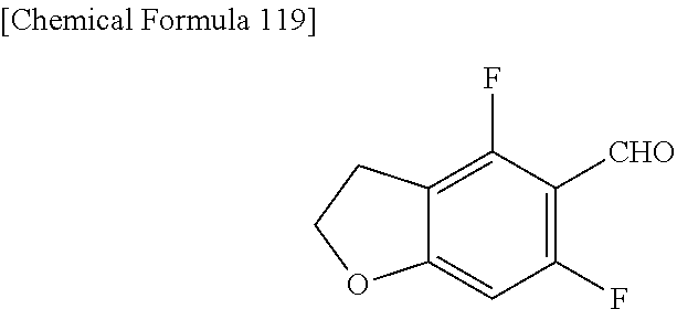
C1(F)=C([CHO])C(F)=C2C(=C1)OCC2
